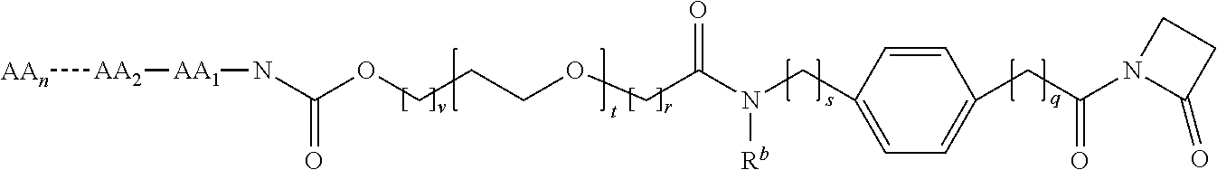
C(OCCCOCC(N(CC1=CC=C(CC(N2C(=O)CC2)=O)C=C1)[Rb])=O)(N[AA1][AA2][AAn])=O
